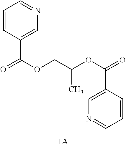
C1=CC(C(OCC(C)OC(C2=CN=CC=C2)=O)=O)=CN=C1
